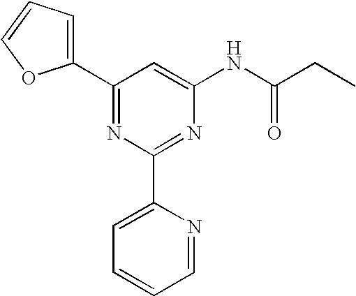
C1(C2=CC=CO2)=NC(C2=CC=CC=N2)=NC(NC(CC)=O)=C1
